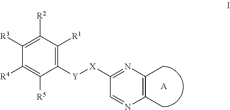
C1([Y][X]C2=NC(C)=C(C)N=C2)=C([R1])C([R2])=C([R3])C([R4])=C1[R5].[A]
